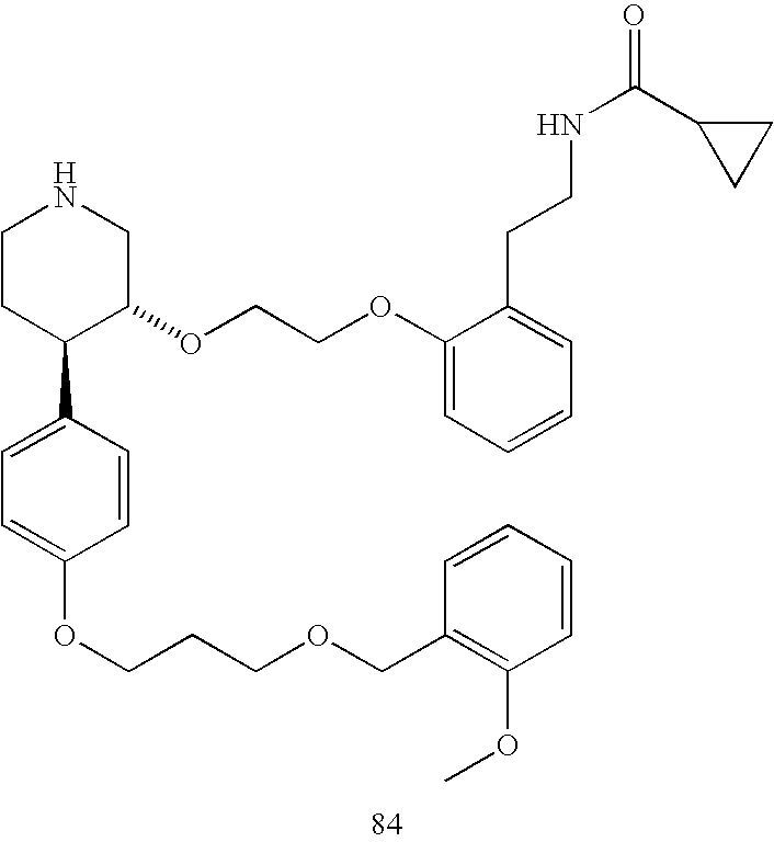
C1CC(C2=CC=C(OCCCOCC3=C(OC)C=CC=C3)C=C2)C(OCCOC2=CC=CC=C2CCNC(=O)C2CC2)CN1
